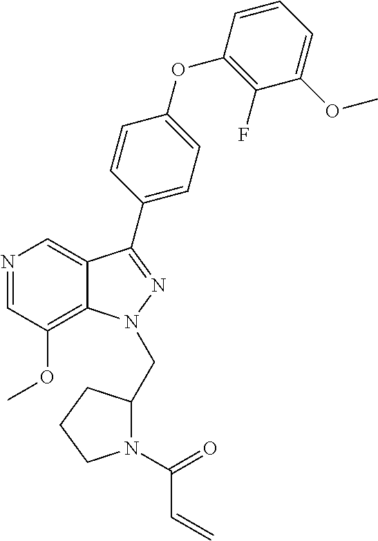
N1(C(=O)C=C)CCCC1CN1C2=C(OC)C=NC=C2C(C2=CC=C(OC3=C(F)C(OC)=CC=C3)C=C2)=N1
